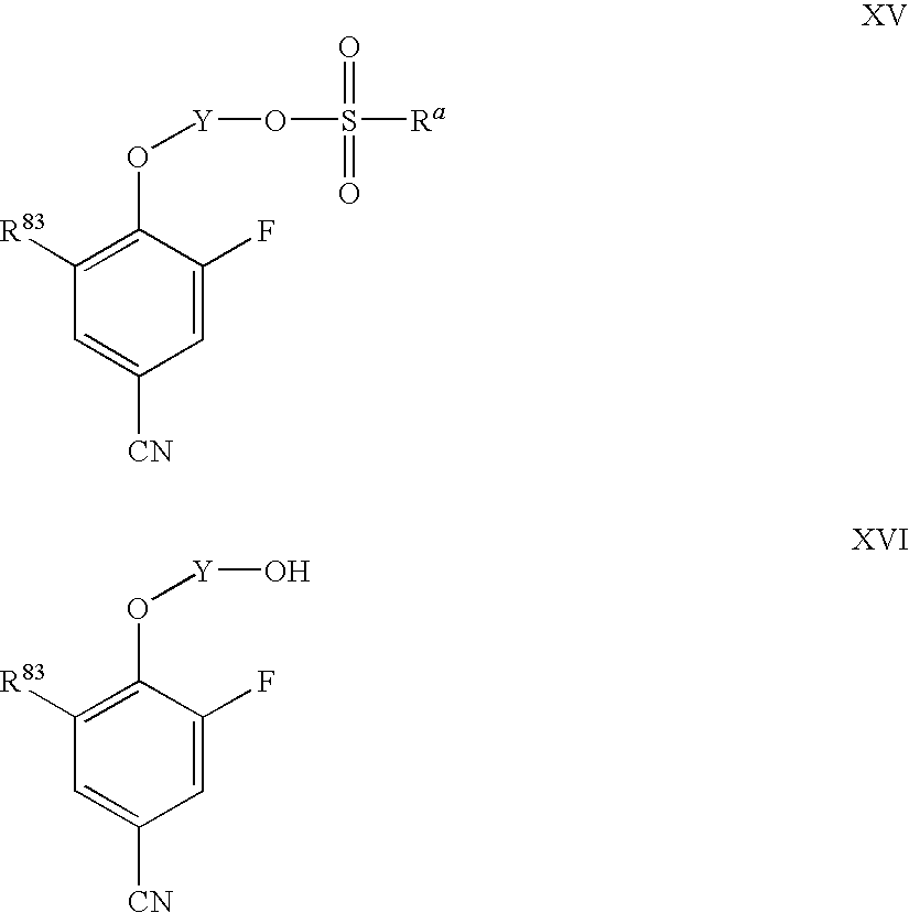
C1(O[Y]OS([Ra])(=O)=O)=C([R83])C=C([CN])C=C1F.C1(O[Y]O)=C([R83])C=C([CN])C=C1F
